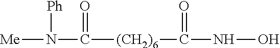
N(C([(CH2)6]C(NO)=O)=O)([Me])[Ph]
